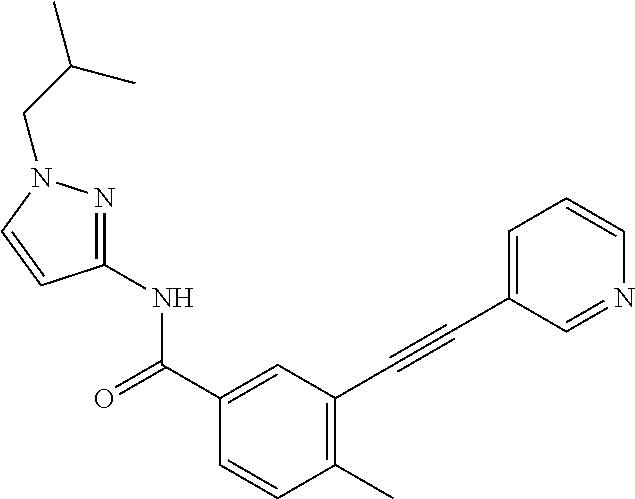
C1(C)=C(C#CC2=CC=CN=C2)C=C(C(NC2=NN(CC(C)C)C=C2)=O)C=C1
